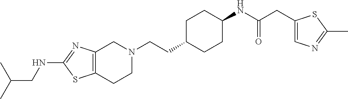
C12=C(CCN(CCC3CCC(NC(CC4=CN=C(C)S4)=O)CC3)C1)SC(NCC(C)C)=N2
